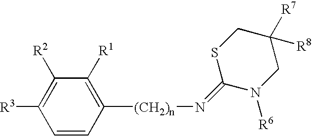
C1([R1])=C([(CH2)n]N=C2N([R6])CC([R8])([R7])CS2)C=CC([R3])=C1[R2]
